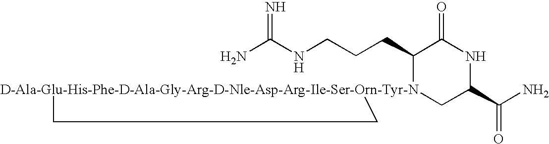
NC(NCCCC1[D-Ala-Glu-His-Phe-D-Ala-Gly-Arg-D-Nle-Asp-Arg-Ile-Ser-Orn-Tyr-N]2(CC(C(N)=O)NC1=O)CC2)=N
